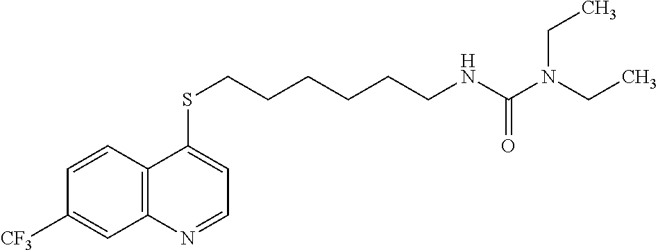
C12=C(C=CC([CF3])=C1)C(SCCCCCCNC(N(CC)CC)=O)=CC=N2
